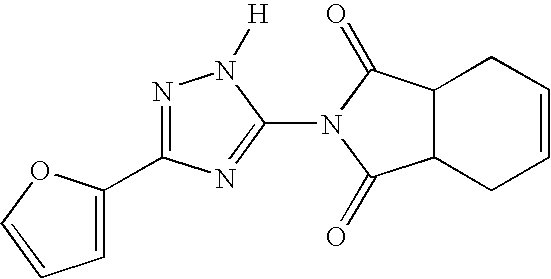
C12C(CC=CC1)C(=O)N(C1=NC(C3=CC=CO3)=NN1[H])C2=O
